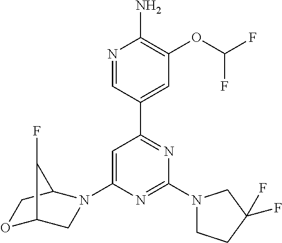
N1=CC(C2=NC(N3CCC(F)(F)C3)=NC(N3CC4OCC3C4F)=C2)=CC(OC(F)F)=C1N
